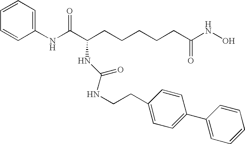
C1(NC(C(CCCCCC(NO)=O)NC(NCCC2=CC=C(C3=CC=CC=C3)C=C2)=O)=O)=CC=CC=C1
